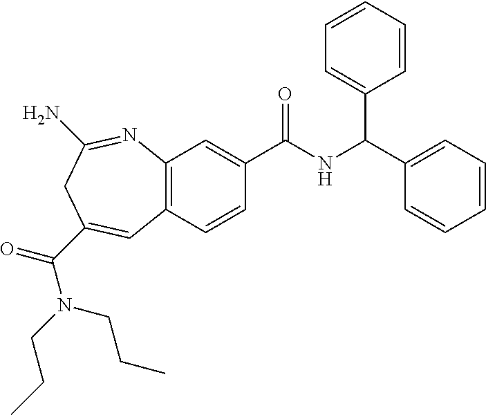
C12=C(C=CC(C(NC(C3=CC=CC=C3)C3=CC=CC=C3)=O)=C1)C=C(C(=O)N(CCC)CCC)CC(N)=N2
